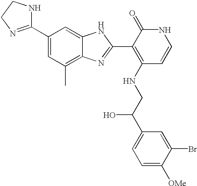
C1(C2=NCCN2)=CC(C)=C2C(=C1)NC(C1=C(NCC(C3=CC=C([OMe])C(Br)=C3)O)C=CNC1=O)=N2
